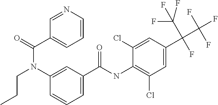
C1=C(C(C(F)(F)F)(F)C(F)(F)F)C=C(Cl)C(NC(C2=CC=CC(N(C(C3=CC=CN=C3)=O)CCC)=C2)=O)=C1Cl
